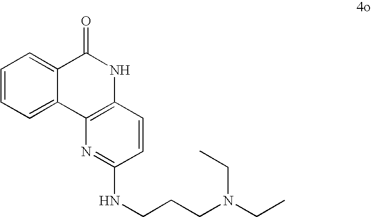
C1=C2C(=CC=C1)C(=O)NC1=C2N=C(NCCCN(CC)CC)C=C1
